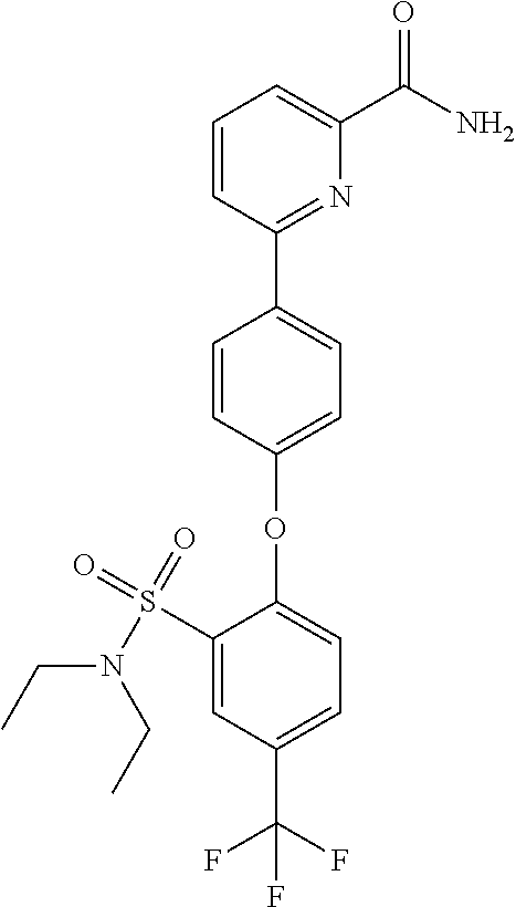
C1=C(OC2=CC=C(C(F)(F)F)C=C2S(=O)(=O)N(CC)CC)C=CC(C2=NC(C(N)=O)=CC=C2)=C1
